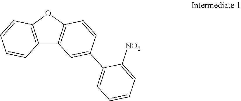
C12=C(OC3=C1C=C(C1=CC=CC=C1[NO2])C=C3)C=CC=C2
